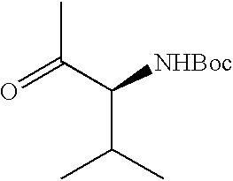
O=C(C([NHBoc])C(C)C)C
